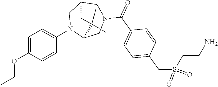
C1(C)(C)C2N(C3=CC=C(OCC)C=C3)CC(CN(C(C3=CC=C(CS(=O)(CCN)=O)C=C3)=O)C2)C1
